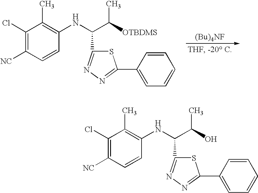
[(Bu)4NF].C1(Cl)=C([NC])C=CC(NC(C([OTBDMS])C)C2=NN=C(C3=CC=CC=C3)S2)=C1C.C1(Cl)=C([NC])C=CC(NC(C(O)C)C2=NN=C(C3=CC=CC=C3)S2)=C1C
